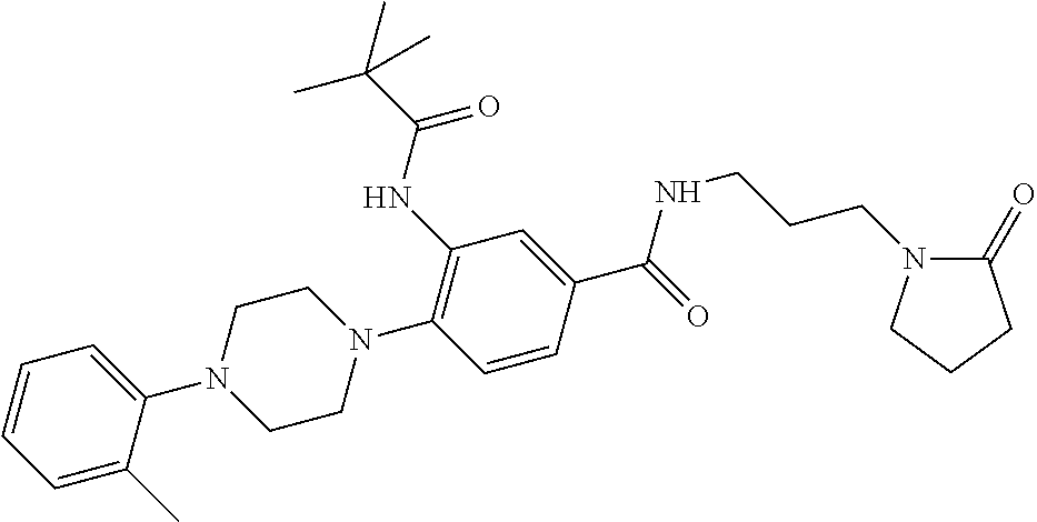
C1=C(C)C(N2CCN(C3=C(NC(=O)C(C)(C)C)C=C(C(=O)NCCCN4C(=O)CCC4)C=C3)CC2)=CC=C1
